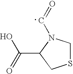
C1SCC(C(O)=O)N1C=O
